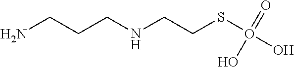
NCCCNCCSO(O)(=O)O
